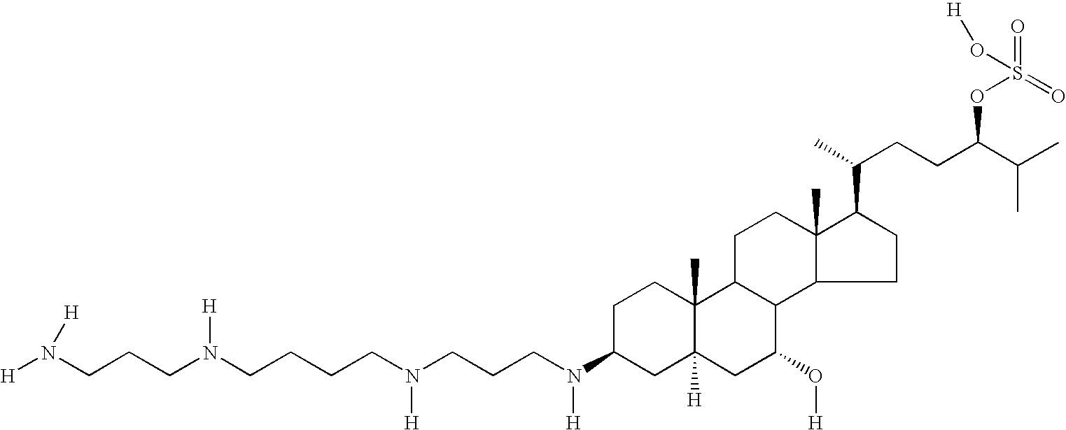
[H]N(CCCN(CCCCN(CCCN(C1CC2([H])C(C)(CC1)C1C(C(O[H])C2)C2C(C)(CC1)C(C(C)CCC(C(C)C)OS(=O)(=O)O[H])CC2)[H])[H])[H])[H]
